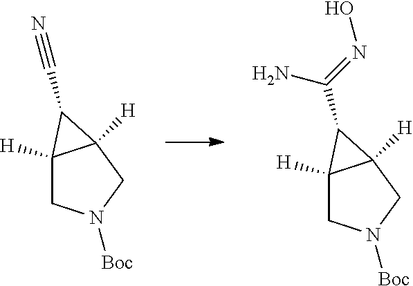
C12([H])CN([Boc])CC1([H])C2C(N)=NO.C12([H])CN([Boc])CC1([H])C2C#N
